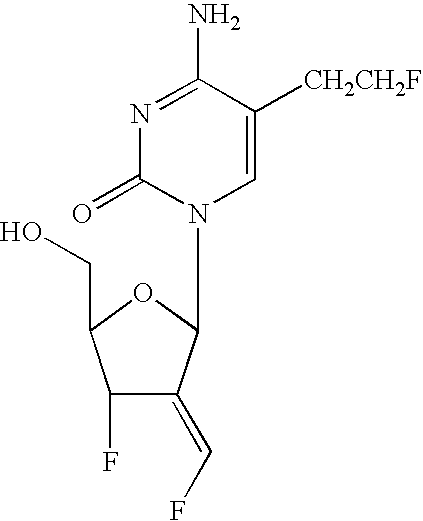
N1=C(N)C([CH2CH2F])=CN(C2C(=CF)C(F)C(CO)O2)C1=O
